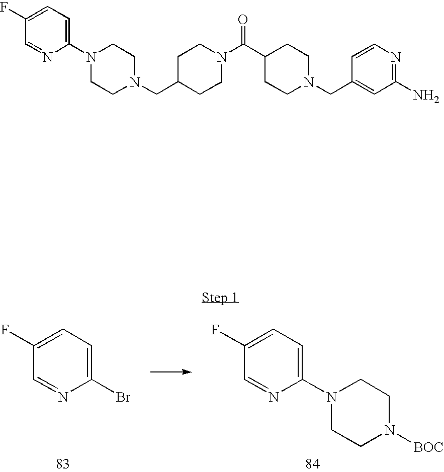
N1=CC(F)=CC=C1Br.N1=CC(F)=CC=C1N1CCN([BOC])CC1.N1=CC(F)=CC=C1N1CCN(CC2CCN(C(C3CCN(CC4=CC(N)=NC=C4)CC3)=O)CC2)CC1
